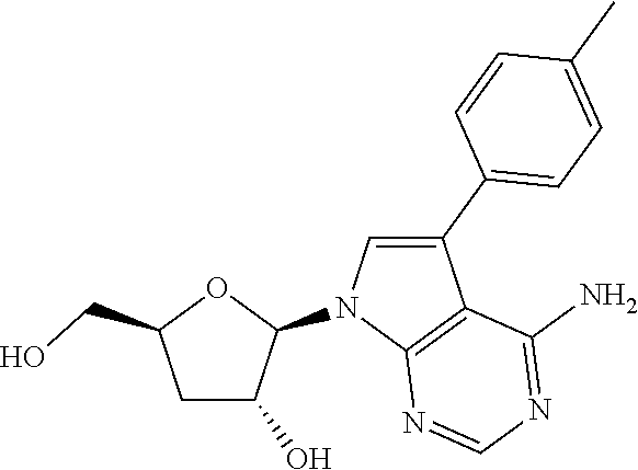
C1C(O)C(N2C3=C(C(C4=CC=C(C)C=C4)=C2)C(N)=NC=N3)OC1CO
